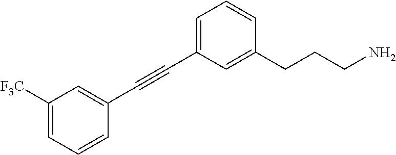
C1(C#CC2=CC=CC(CCCN)=C2)=CC([F3C])=CC=C1
